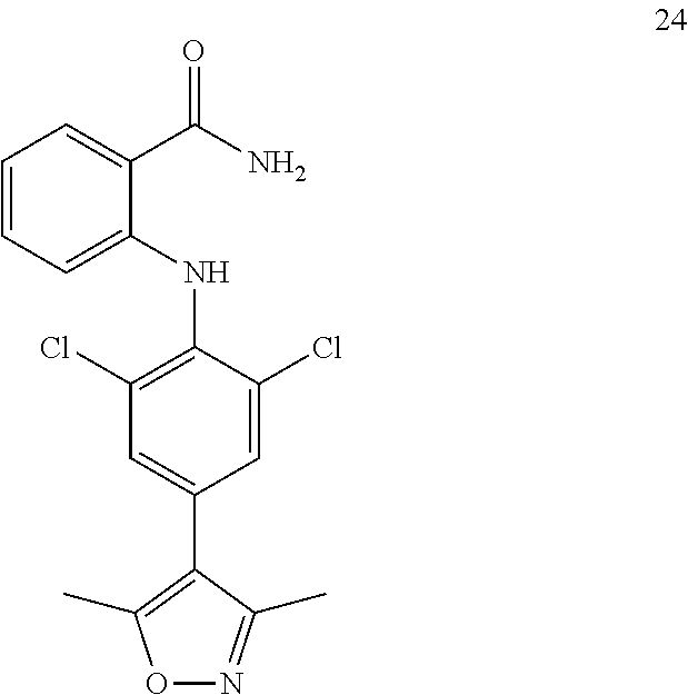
C1=CC=C(NC2=C(Cl)C=C(C3=C(C)ON=C3C)C=C2Cl)C(C(N)=O)=C1
